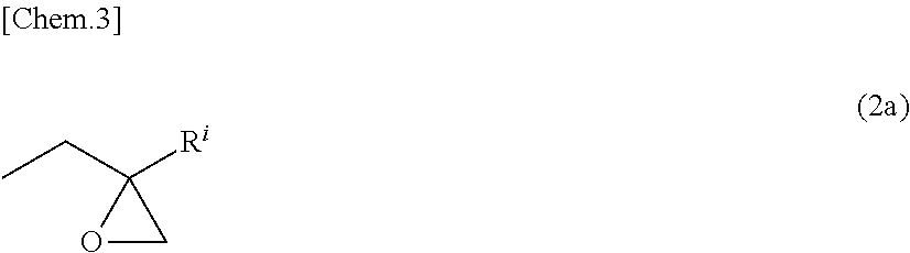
O1CC1(CC)[Ri]
